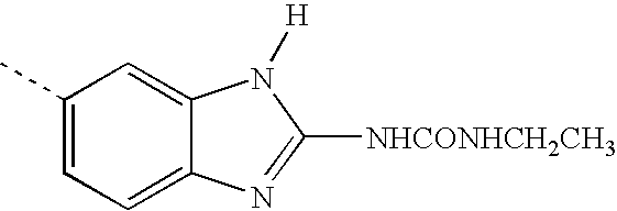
C1(C)=CC=C2C(=C1)N([H])C([NHCONHCH2CH3])=N2
